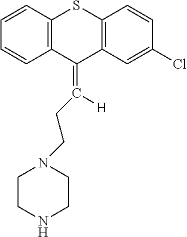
C1=CC2=C(C=C1)C(=C([H])CCN1CCNCC1)C1=C(S2)C=CC(Cl)=C1
